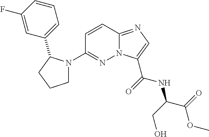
N12C(=NC=C1C(=O)NC(C(=O)OC)CO)C=CC(N1CCCC1C1=CC=CC(F)=C1)=N2
